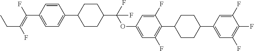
C1=CC(C2CCC(C(OC3=CC(F)=C(C4CCC(C5=CC(F)=C(F)C(F)=C5)CC4)C(F)=C3)(F)F)CC2)=CC=C1C(=C(F)CC)F
